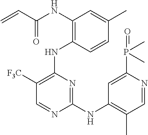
N(C1=C(NC2=C([F3C])C=NC(NC3=C(C)C=NC(P(C)(C)=O)=C3)=N2)C=CC(C)=C1)C(C=C)=O
